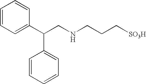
C1=CC=C(C(C2=CC=CC=C2)CNCCC[SO3H])C=C1
